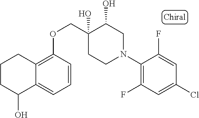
C1(N2CC(O)C(O)(COC3=C4C(=CC=C3)C(O)CCC4)CC2)=C(F)C=C(Cl)C=C1F
